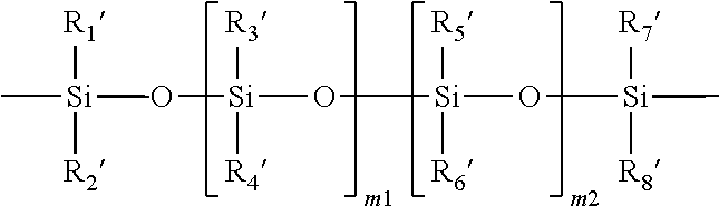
C[Si](O[Si](O[Si](O[Si](C)(C)([R8])[R7])([R5])[R6])([R3])[R4])(C)([R2])[R1]
